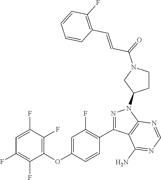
C1=C(F)C(F)=C(OC2=CC(F)=C(C3=NN(C4CCN(C(=O)C=CC5=C(F)C=CC=C5)C4)C4=C3C(N)=NC=N4)C=C2)C(F)=C1F
